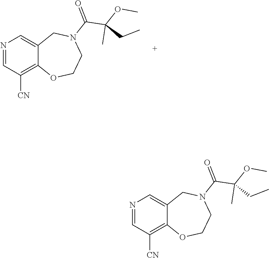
C12=C([CN])C=NC=C1CN(C(C(OC)(CC)C)=O)CCO2.C12=C([CN])C=NC=C1CN(C(C(OC)(CC)C)=O)CCO2
